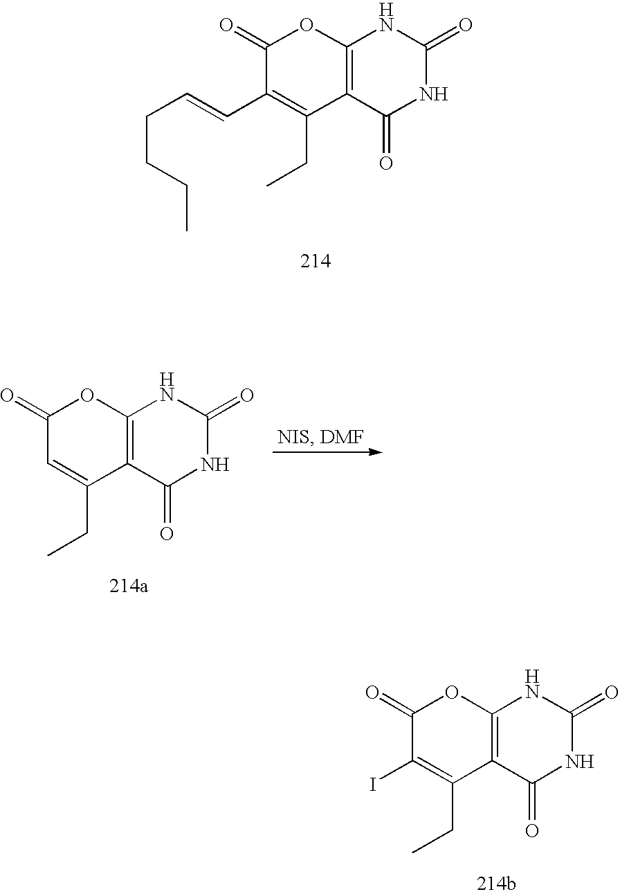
C1(=O)C(C=CCCCC)=C(CC)C2=C(O1)NC(=O)NC2=O.C1(=O)C=C(CC)C2=C(O1)NC(=O)NC2=O.C1(=O)C(I)=C(CC)C2=C(O1)NC(=O)NC2=O
